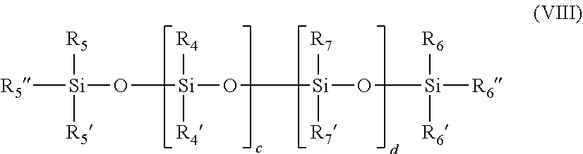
[R5][Si]([R5])([R5])O[Si]([R4])([R4])O[Si]([R7])([R7])O[Si]([R6])([R6])[R6]
